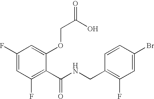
C1(F)=CC(F)=C(C(NCC2=C(F)C=C(Br)C=C2)=O)C(OCC(=O)O)=C1
